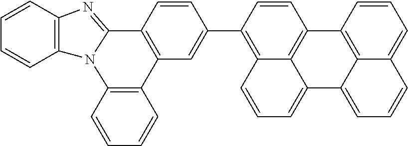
C1=CC2=C(C=C1)N1C(=NC3=C1C=CC=C3)C1=C2C=C(C2=C3C4=C(C=C2)C2=C5C(=CC=CC5=CC=C2)C4=CC=C3)C=C1
